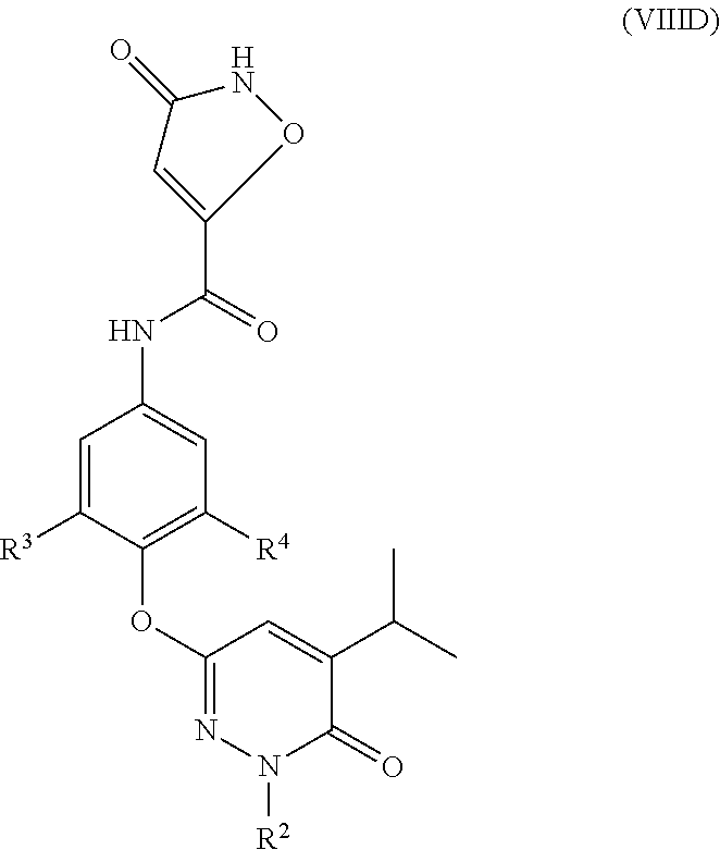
C1=C([R3])C(OC2=NN([R2])C(=O)C(C(C)C)=C2)=C([R4])C=C1NC(C1=CC(=O)NO1)=O
